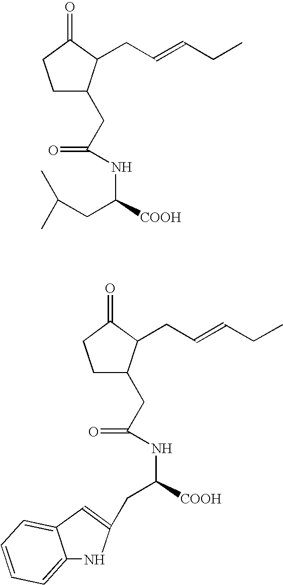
C1C(CC(NC(CC(C)C)[COOH])=O)C(CC=CCC)C(=O)C1.C1C(CC(NC(CC2=CC3=CC=CC=C3N2)[COOH])=O)C(CC=CCC)C(=O)C1
